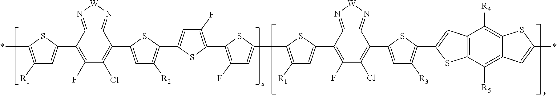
[x].[y].*C1=C([R1])C=C(C2=C(F)C(Cl)=C(C3=CC([R2])=C(C4=CC(F)=C(C5=C(F)C=C(C6=C([R1])C=C(C7=C(F)C(Cl)=C(C8=CC([R3])=C(C9=CC%10=C(S9)C([R5])=C9C(=C%10[R4])SC(*)=C9)S8)C8=N[W]N=C78)S6)S5)S4)S3)C3=N[W]N=C23)S1
